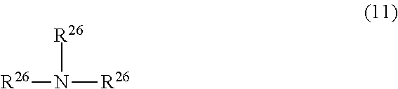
[R26]N([R26])[R26]
